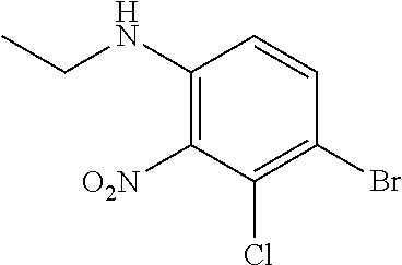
C1(NCC)=C([O2N])C(Cl)=C(Br)C=C1
